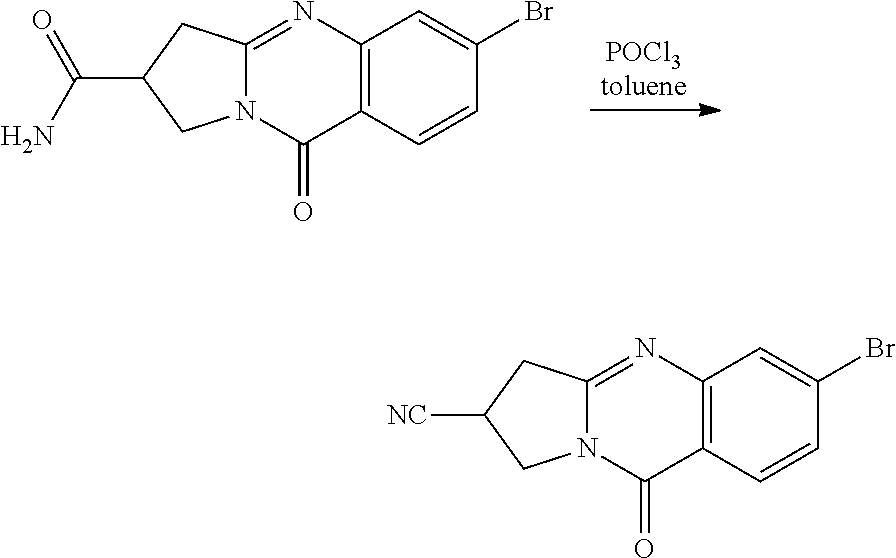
[POCl3toluene].C12=C(C=CC(Br)=C1)C(=O)N1C(=N2)CC(C(N)=O)C1.C12=C(C=CC(Br)=C1)C(=O)N1C(=N2)CC([NC])C1
